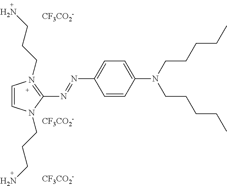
C1=CC(N(CCCCC)CCCCC)=CC=C1N=NC1=N(CCCN)C=CN1CCCN.[CF3CO2-].[CF3CO2-].[CF3CO2-]
